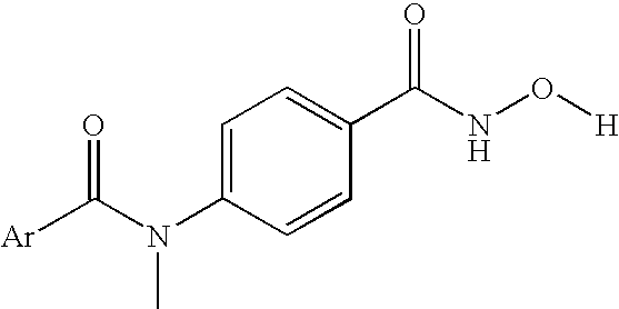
C1=C(N(C([Ar])=O)C)C=CC(C(NO[H])=O)=C1
